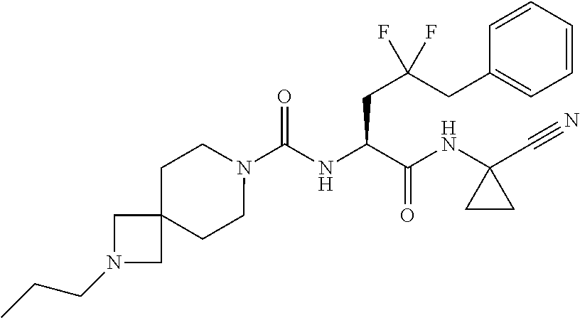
N1(C(NC(C(NC2(C#N)CC2)=O)CC(CC2=CC=CC=C2)(F)F)=O)CCC2(CC1)CN(CCC)C2
